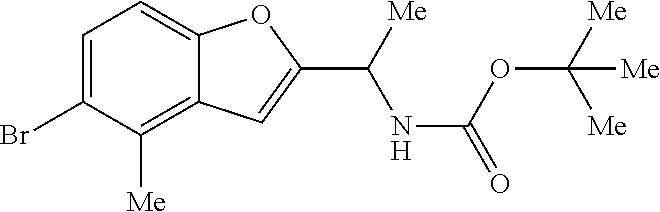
C1=C(Br)C([Me])=C2C(=C1)OC(C(NC(OC([Me])([Me])[Me])=O)[Me])=C2
